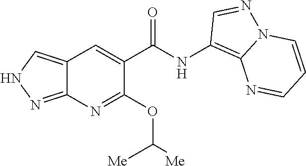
C12=CNN=C1N=C(OC([Me])[Me])C(C(NC1=C3N(N=C1)C=CC=N3)=O)=C2
